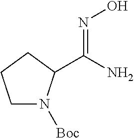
N(=C(C1N([Boc])CCC1)N)O
